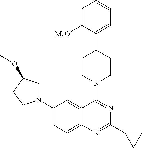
C1(N2CC(OC)CC2)=CC=C2C(=C1)C(N1CCC(C3=CC=CC=C3[MeO])CC1)=NC(C1CC1)=N2
